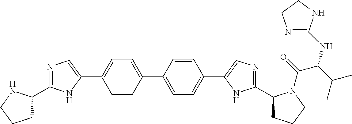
C1C(C2=NC=C(C3=CC=C(C4=CC=C(C5=CN=C(C6CCCN6C(=O)C(C(C)C)NC6=NCCN6)N5)C=C4)C=C3)N2)NCC1
